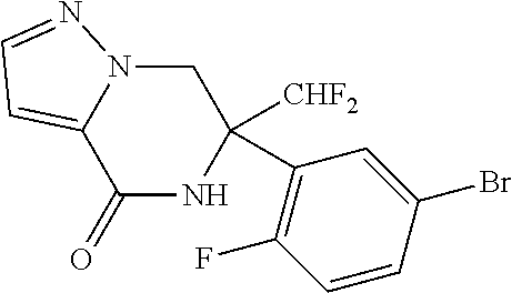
C1(C2=C(F)C=CC(Br)=C2)([CHF2])CN2C(=CC=N2)C(=O)N1
